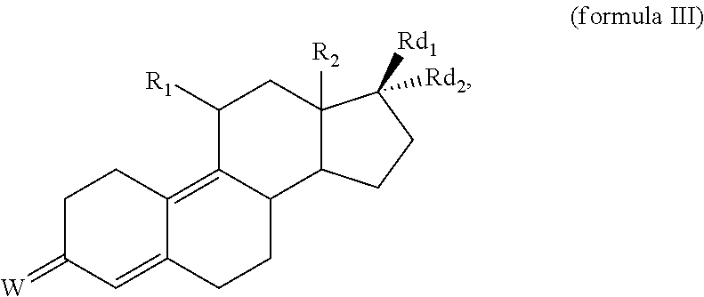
C1C(=[W])C=C2C(=C3C(CC2)C2C([R2])(CC3[R1])C([Rd1])([Rd2])CC2)C1
